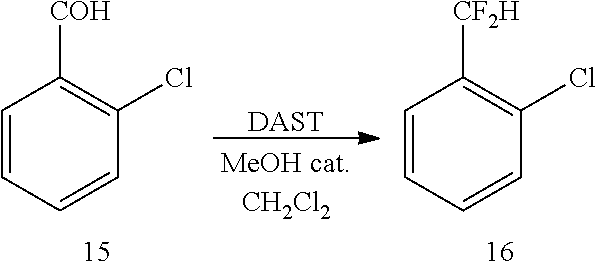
[DAST].C1=CC=CC(Cl)=C1[COH].C1=CC=CC(Cl)=C1[CF2H]
